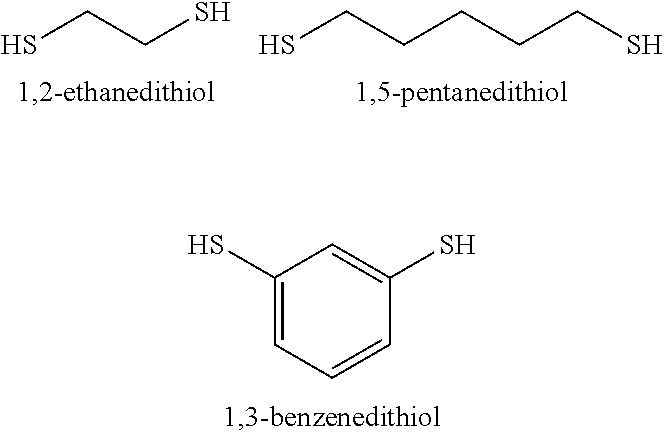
SCCS.SCCCCCS.C1(S)=CC=CC(S)=C1
